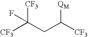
[CF3]C(CC([CF3])[QM])([CF3])F
